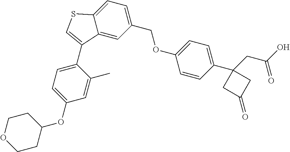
C1CC(OC2=CC=C(C3=CSC4=CC=C(COC5=CC=C(C6(CC(=O)O)CC(=O)C6)C=C5)C=C43)C(C)=C2)CCO1
